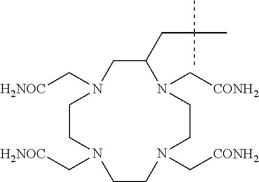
C1C(CC(C)(C)C)N(C[CONH2])CCN(C[CONH2])CCN(C[H2NOC])CCN1C[H2NOC]
